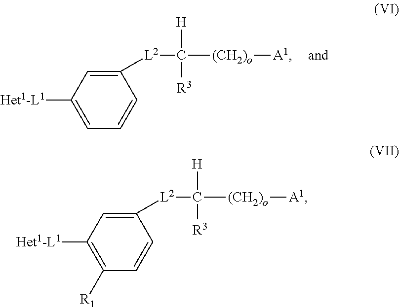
[L2](C([(CH2)o][A1])([H])[R3])C1=CC([Het1-L1])=C([R1])C=C1.[L2](C([(CH2)o][A1])([H])[R3])C1=CC([Het1-L1])=CC=C1
